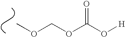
COCOC(O[H])=O
